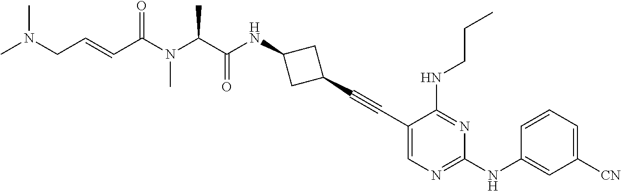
C1(C#CC2CC(NC(C(N(C(C=CCN(C)C)=O)C)C)=O)C2)=CN=C(NC2=CC([CN])=CC=C2)N=C1NCCC
